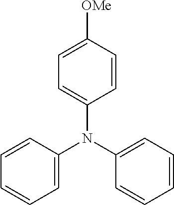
C1=C([OMe])C=CC(N(C2=CC=CC=C2)C2=CC=CC=C2)=C1
